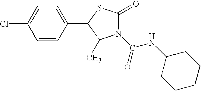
C1=CC(C2SC(=O)N(C(=O)NC3CCCCC3)C2C)=CC=C1Cl
